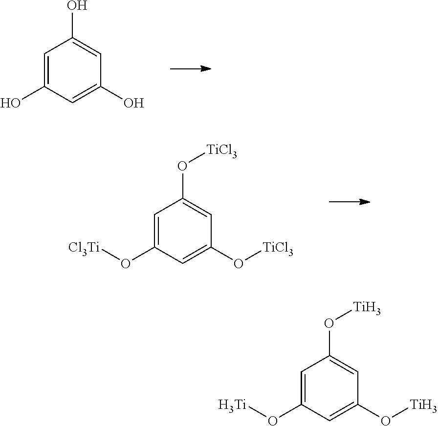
C1=C(O)C=C(O)C=C1O.C1=C(O[Cl3Ti])C=C(O[TiCl3])C=C1O[TiCl3].C1=C(O[Ti])C=C(O[Ti])C=C1O[Ti]
